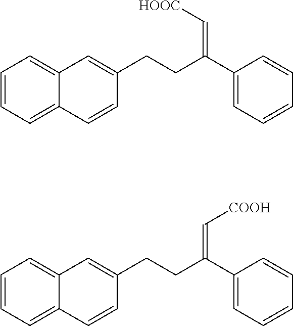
C12=CC=CC=C1C=CC(CCC(C1=CC=CC=C1)=C[HOOC])=C2.C12=CC=CC=C1C=CC(CCC(C1=CC=CC=C1)=C[COOH])=C2
